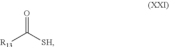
O=C([SH])[R13]
